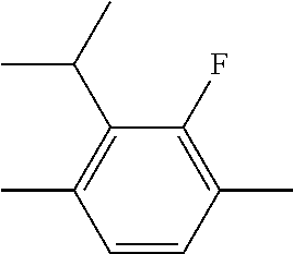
C1(C)=C(C(C)C)C(F)=C(C)C=C1
